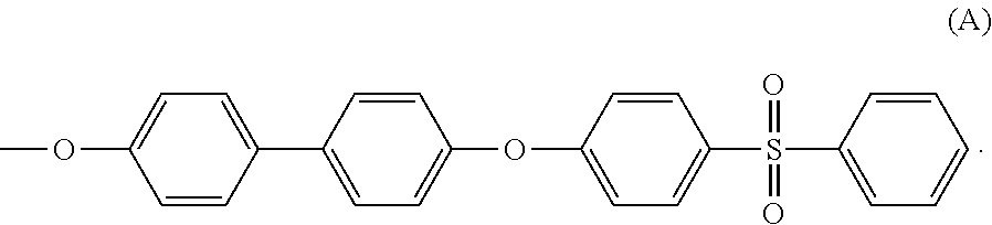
C1=C(C2=CC=C(OC3=CC=C(S(C4=CC=CC=C4)(=O)=O)C=C3)C=C2)C=CC(OC)=C1
